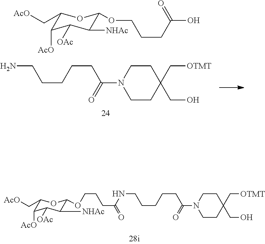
C1(C[AcO])C([AcO])C([OAc])C([NHAc])C(OCCCC(O)=O)O1.O=C(N1CCC(C[OTMT])(CO)CC1)CCCCCN.O=C(N1CCC(C[OTMT])(CO)CC1)CCCCCNC(CCCOC1C([NHAc])C([OAc])C([AcO])C(C[AcO])O1)=O
